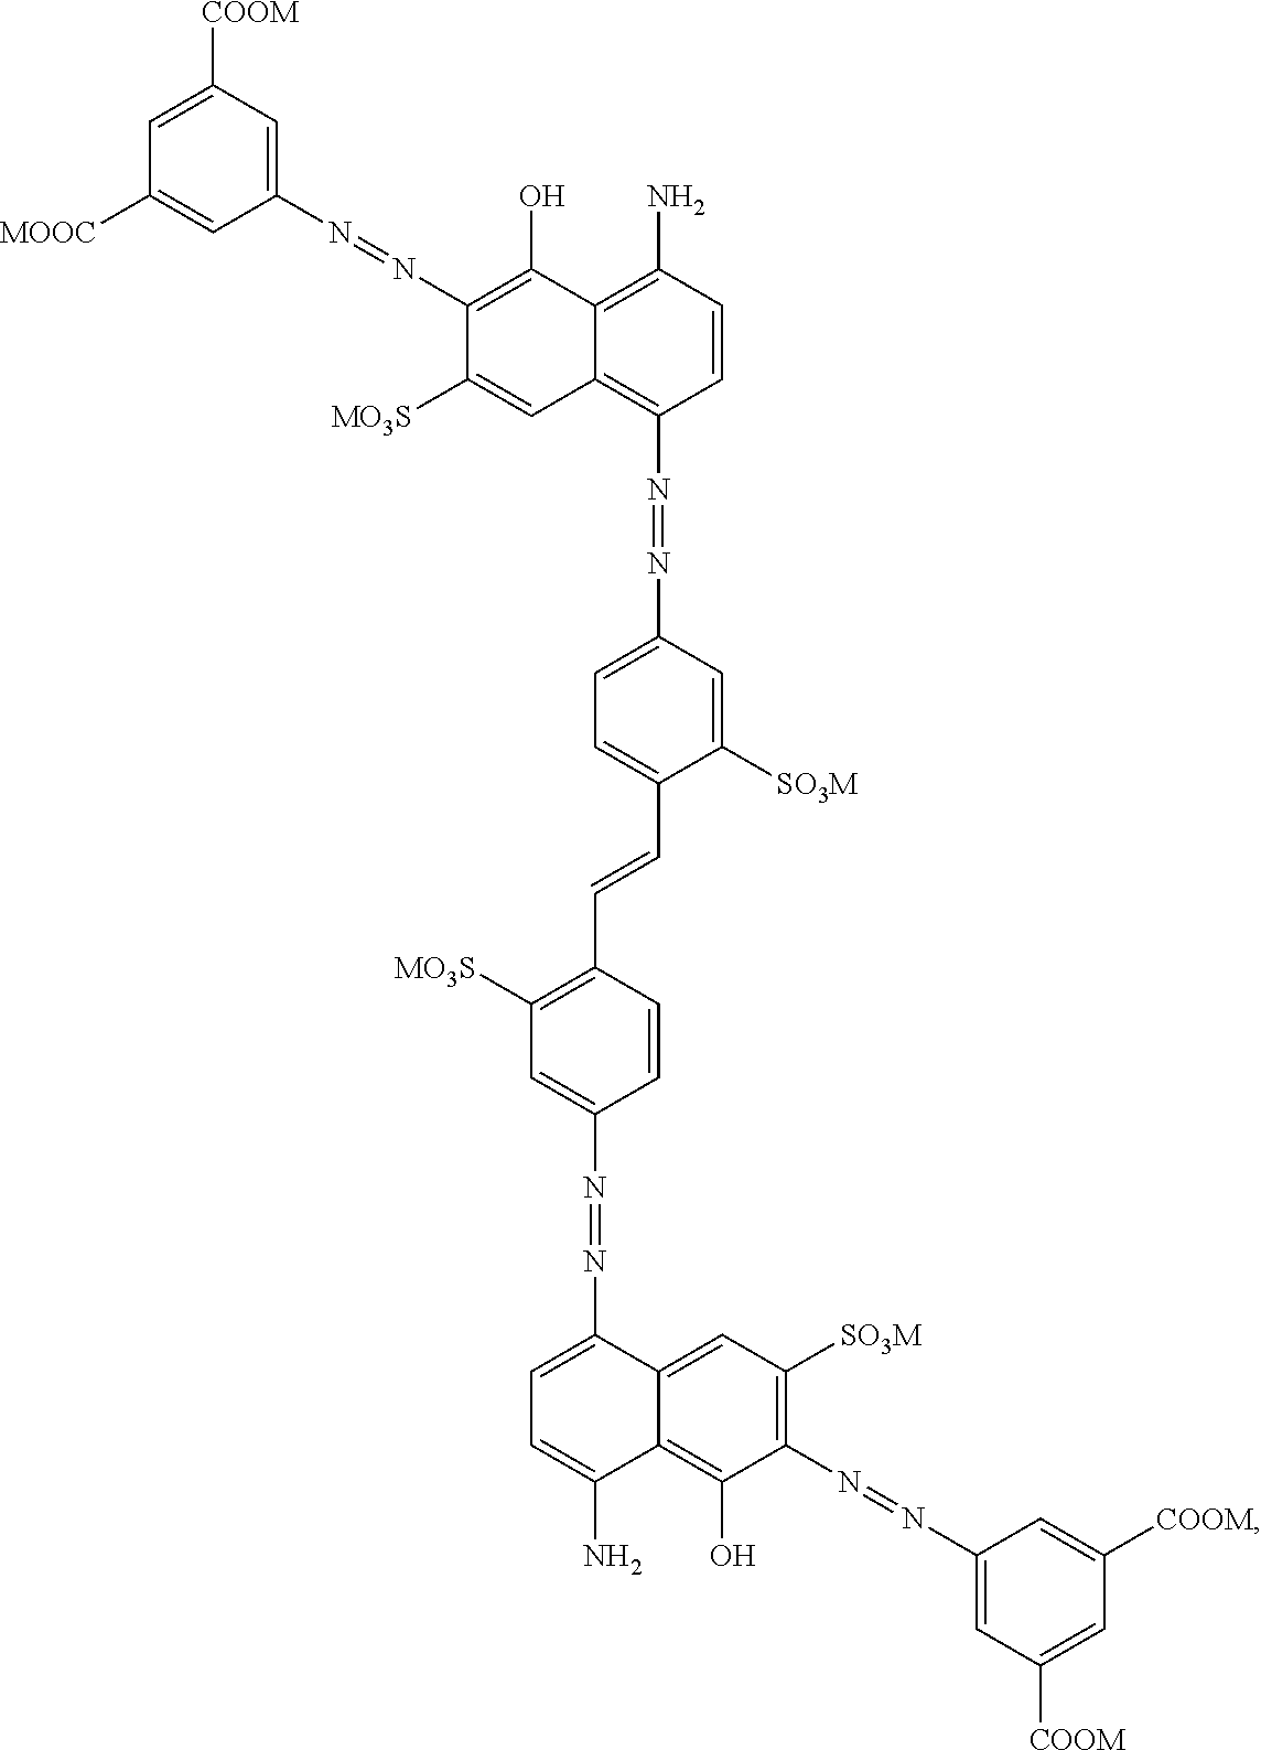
C1(C=CC2=C([MO3S])C=C(N=NC3=CC=C(N)C4=C(O)C(N=NC5=CC([COOM])=CC([COOM])=C5)=C([SO3M])C=C34)C=C2)=CC=C(N=NC2=C3C(=C(N)C=C2)C(O)=C(N=NC2=CC([COOM])=CC([MOOC])=C2)C([MO3S])=C3)C=C1[SO3M]
